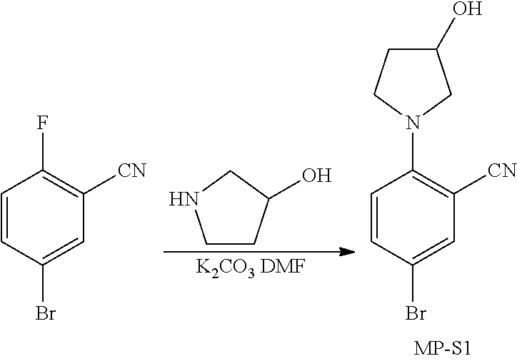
C1CC(O)CN1.[K2CO3 DMF].C1=CC(Br)=CC([CN])=C1N1CCC(O)C1.C1=CC(Br)=CC([CN])=C1F
